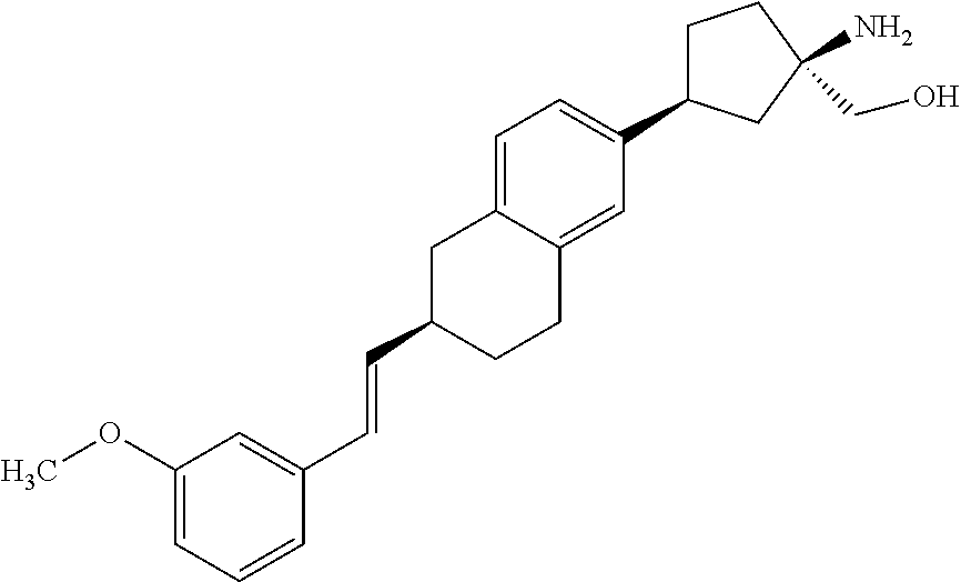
C1C(C=CC2=CC(OC)=CC=C2)CCC2=CC(C3CCC(CO)(N)C3)=CC=C12
